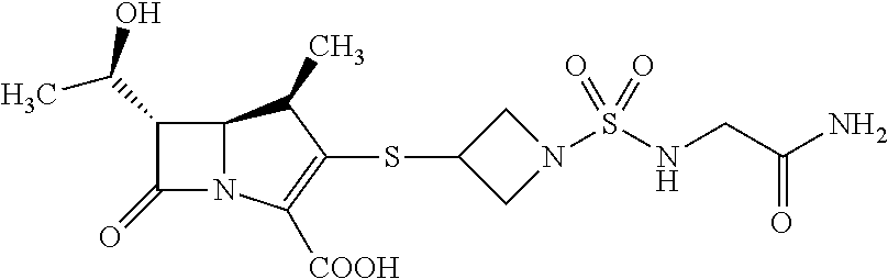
C12N(C([COOH])=C(SC3CN(S(NCC(N)=O)(=O)=O)C3)C1C)C(=O)C2C(C)O
